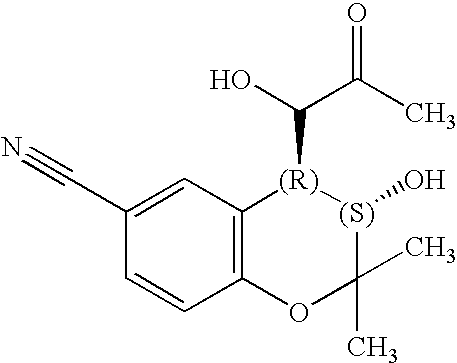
C12=C(C=C(C#N)C=C1)[(R)](C(O)C(C)=O)[(S)](O)C(C)(C)O2
